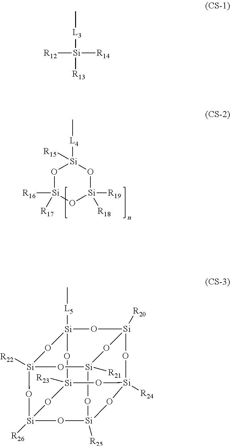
O1[Si]([R16])([R17])O[Si]([R19])([R18])O[Si]1([L4]C)[R15].[R12][Si]([R14])([L3]C)[R13].O1[Si]2([R23])O[Si]3([R26])O[Si]4([R22])O[Si]5([R21])O[Si]([R25])(O3)O[Si]([R24])(O[Si]([R20])(O5)O[Si]1([L5]C)O4)O2
